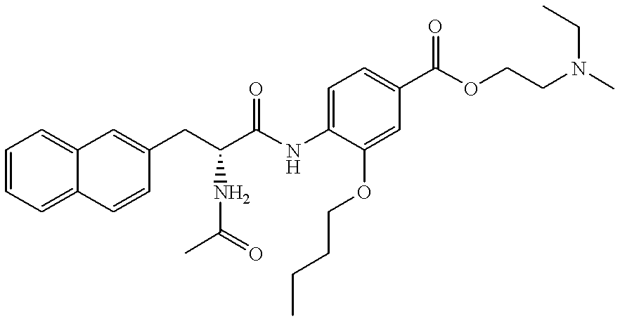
C1=C2C=CC(CC(C(NC3=CC=C(C(OCCN(C)CC)=O)C=C3OCCCC)=O)NC(C)=O)=CC2=CC=C1
